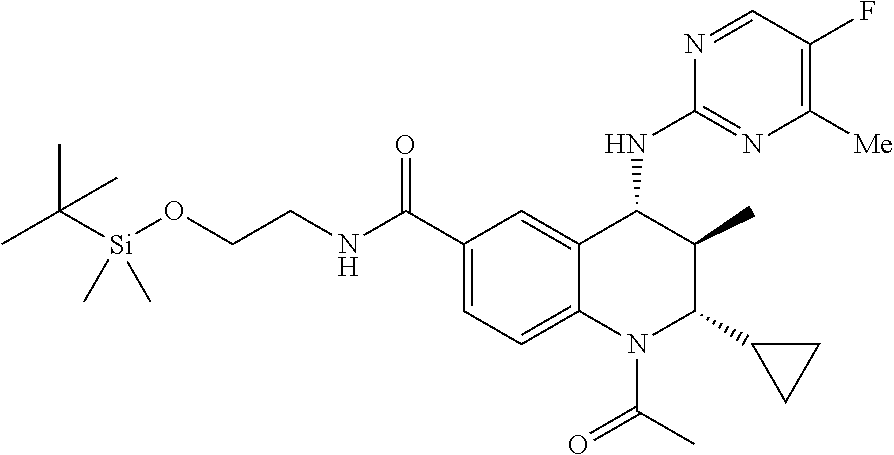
CC([Si](OCCNC(C1=CC=C2C(=C1)C(NC1=NC([Me])=C(F)C=N1)C(C)C(C1CC1)N2C(=O)C)=O)(C)C)(C)C
